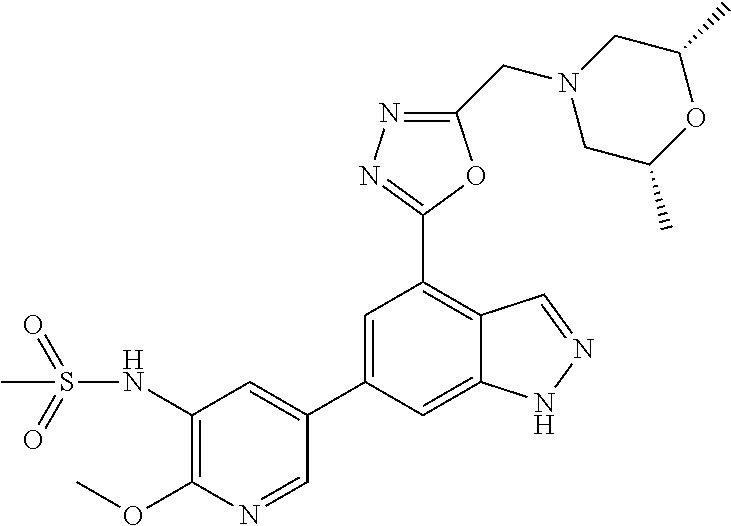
C1=NC(OC)=C(NS(=O)(=O)C)C=C1C1=CC(C2=NN=C(CN3CC(C)OC(C)C3)O2)=C2C(=C1)NN=C2
